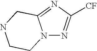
N12N=C([CF])N=C1CNCC2
